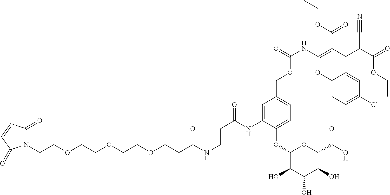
N1(CCOCCOCCOCCC(NCCC(=O)NC2=CC(COC(NC3=C(C(OCC)=O)C(C(C(=O)OCC)C#N)C4=CC(Cl)=CC=C4O3)=O)=CC=C2OC2C(O)C(O)C(O)C(C(O)=O)O2)=O)C(=O)C=CC1=O
